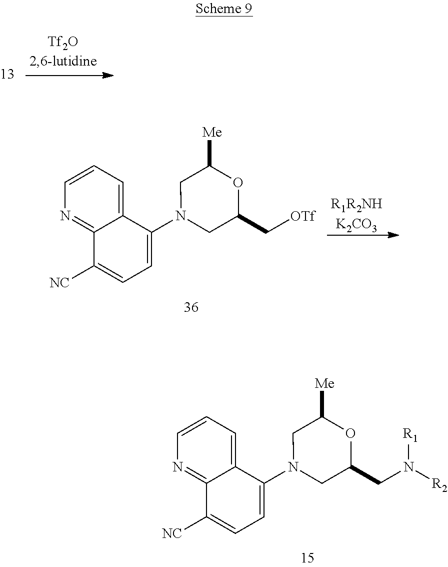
[R1R2NHK2CO3].N1=C2C(=CC=C1)C(N1CC(C[OTf])OC([Me])C1)=CC=C2[NC].N1=C2C(=CC=C1)C(N1CC(CN([R2])[R1])OC([Me])C1)=CC=C2[NC]
